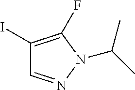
C1(I)=C(F)N(C(C)C)N=C1
